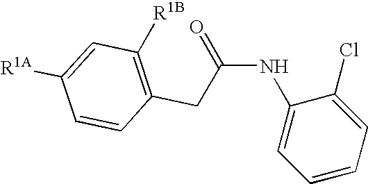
C(NC1=CC=CC=C1Cl)(=O)CC1=C([R1B])C=C([R1A])C=C1
